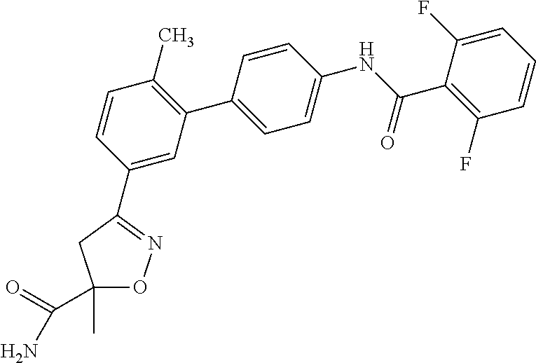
C1(C)(C(=O)N)ON=C(C2=CC(C3=CC=C(NC(C4=C(F)C=CC=C4F)=O)C=C3)=C(C)C=C2)C1
